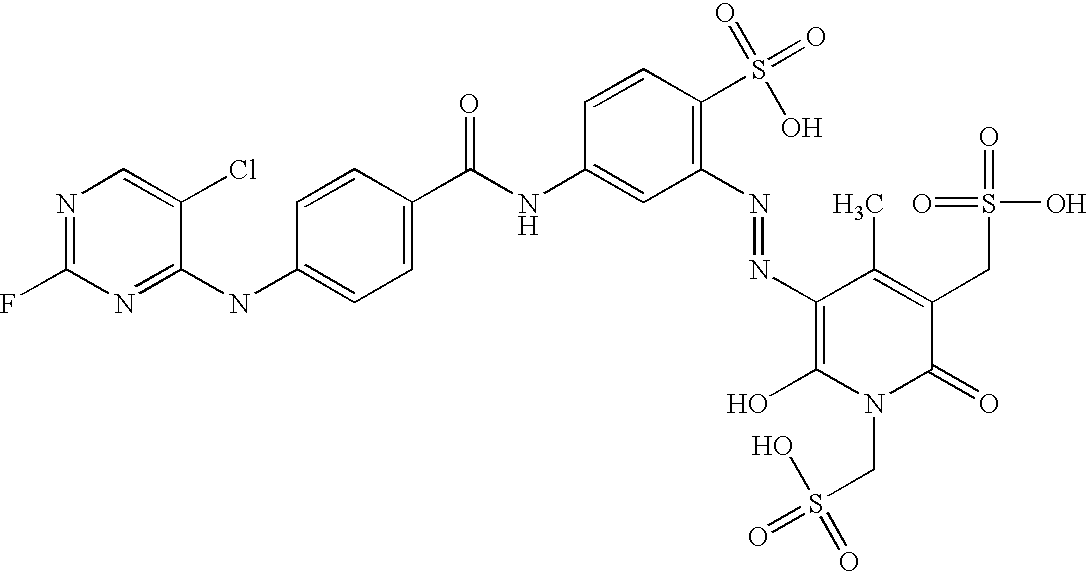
N1=C(F)N=C(NC2=CC=C(C(NC3=CC(N=NC4=C(O)N(CS(=O)(O)=O)C(=O)C(CS(=O)(O)=O)=C4C)=C(S(=O)(=O)O)C=C3)=O)C=C2)C(Cl)=C1
